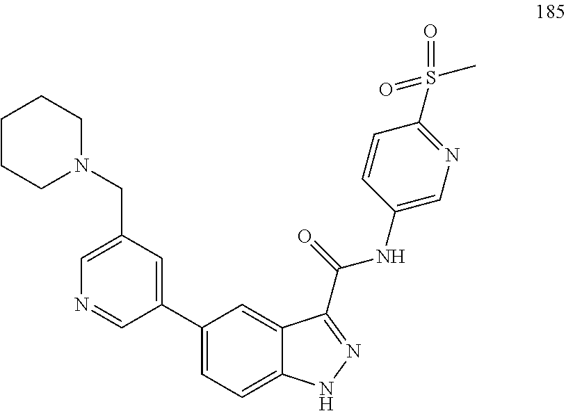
C1(C2=CC(CN3CCCCC3)=CN=C2)=CC=C2C(=C1)C(C(NC1=CN=C(S(=O)(C)=O)C=C1)=O)=NN2
